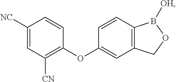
C1([NC])=CC([CN])=C(OC2=CC3=C(C=C2)B([OH])OC3)C=C1
